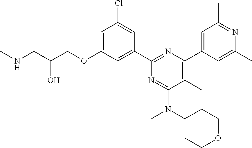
C1=C(OCC(CNC)O)C=C(C2=NC(C3=CC(C)=NC(C)=C3)=C(C)C(N(C3CCOCC3)C)=N2)C=C1Cl
